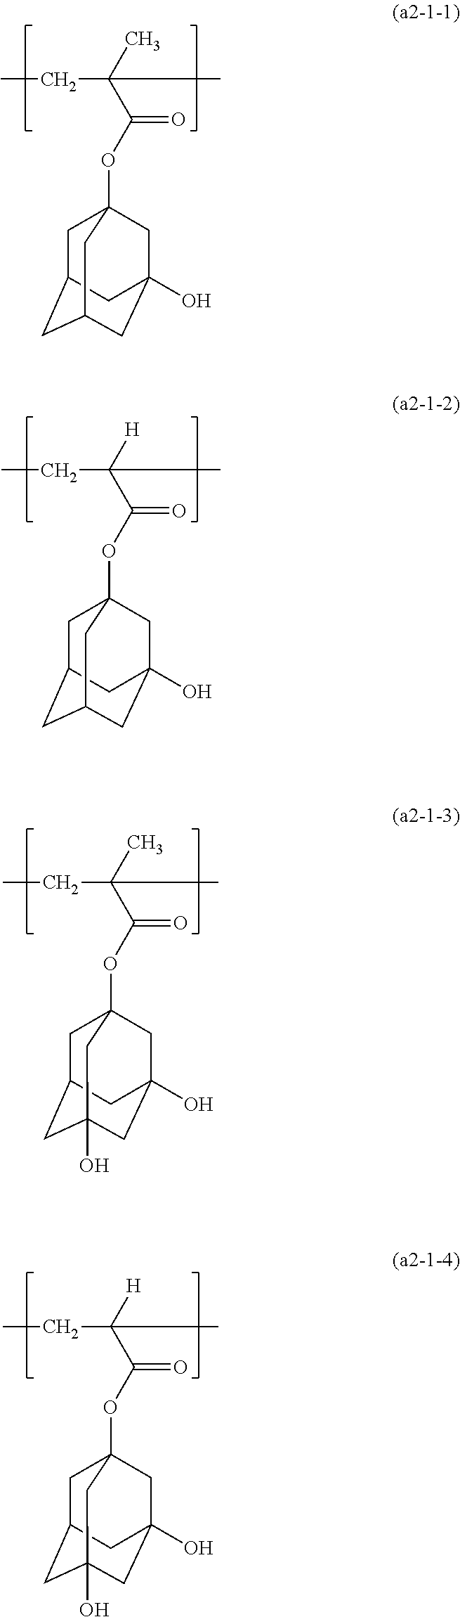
CCC(C)(C(OC12CC3CC(CC(O)(C1)C3)C2)=O)C.CCC([H])(C(OC12CC3CC(CC(O)(C1)C3)C2)=O)C.CCC(C)(C(OC12CC3CC(O)(CC(O)(C1)C3)C2)=O)C.CCC([H])(C(OC12CC3CC(O)(CC(O)(C1)C3)C2)=O)C
